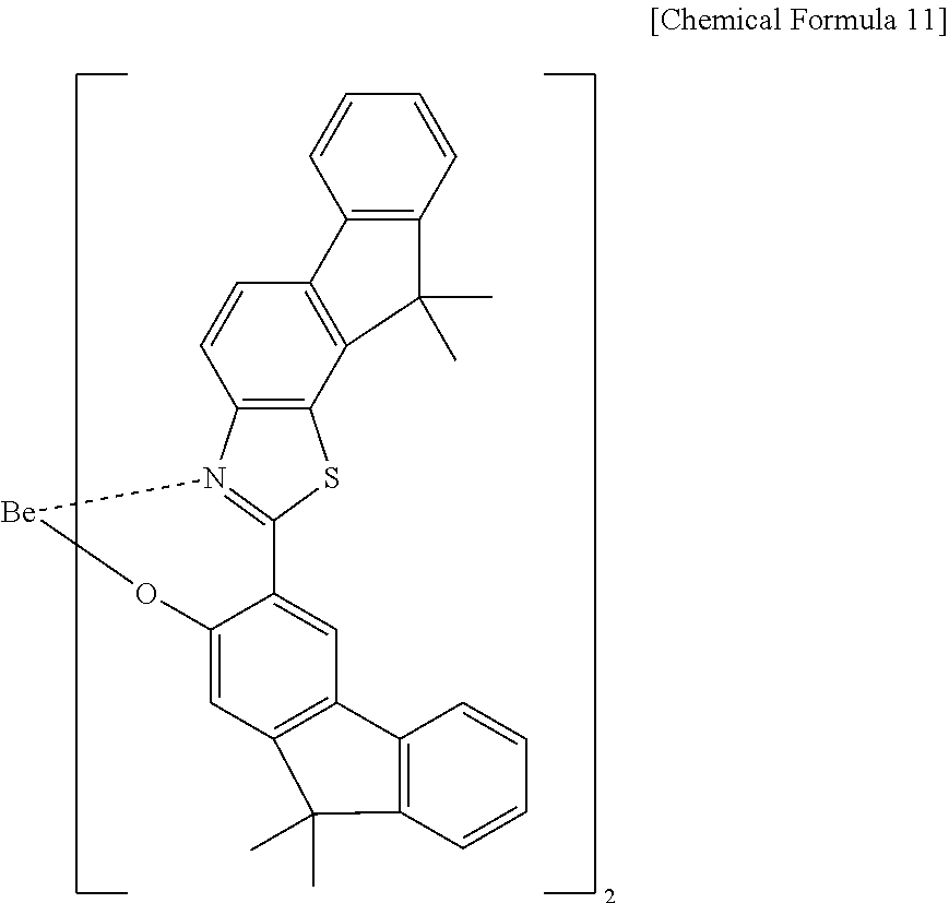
C12=C(C3=C(C=C1)N1=C(S3)C3=CC4=C(C=C3O[Be]1)C(C)(C)C1=C4C=CC=C1)C(C)(C)C1=C2C=CC=C1
